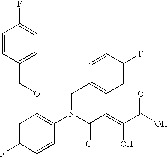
C1=C(F)C=CC(N(CC2=CC=C(F)C=C2)C(C=C(C(O)=O)O)=O)=C1OCC1=CC=C(F)C=C1
